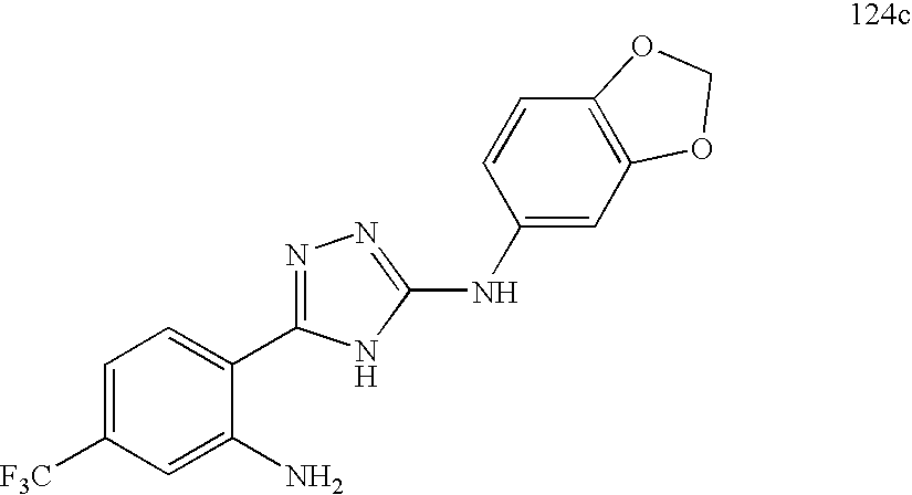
C1=C([F3C])C=C(N)C(C2=NN=C(NC3=CC4=C(C=C3)OCO4)N2)=C1
